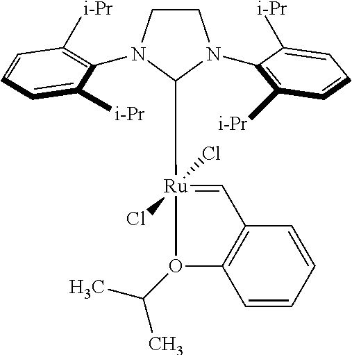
C1=C([i-Pr])C(N2CCN(C3=C([i-Pr])C=CC=C3[i-Pr])C2[Ru]2(Cl)(Cl)=CC3=C(C=CC=C3)O2C(C)C)=C([i-Pr])C=C1
